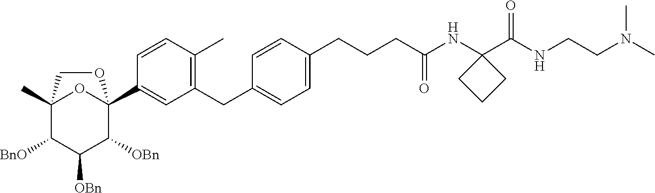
C12(C)C([BnO])C([OBn])C([OBn])C(C3=CC(CC4=CC=C(CCCC(NC5(C(NCCN(C)C)=O)CCC5)=O)C=C4)=C(C)C=C3)(O1)OC2
